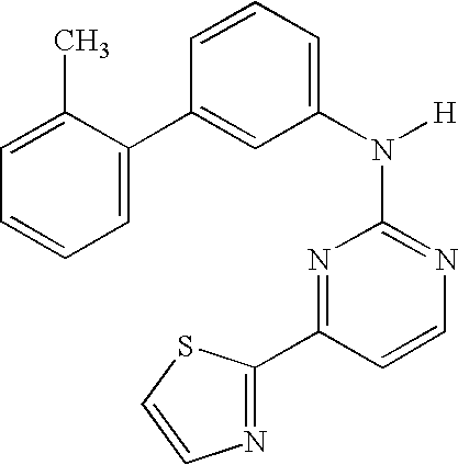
N1=C(N([H])C2=CC=CC(C3=CC=CC=C3C)=C2)N=C(C2=NC=CS2)C=C1
